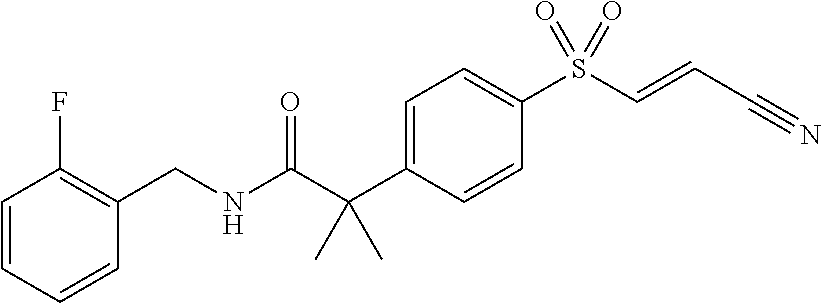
C1=C(C(C(NCC2=C(F)C=CC=C2)=O)(C)C)C=CC(S(C=CC#N)(=O)=O)=C1
